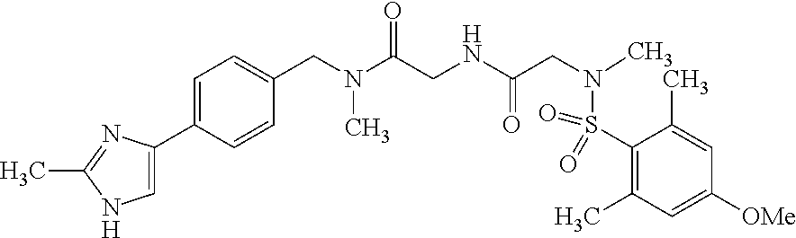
C1=C(C2=CNC(C)=N2)C=CC(CN(C(CNC(CN(C)S(=O)(=O)C2=C(C)C=C([OMe])C=C2C)=O)=O)C)=C1
